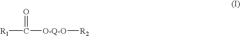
[R1]C(=O)[O-Q-O][R2]
